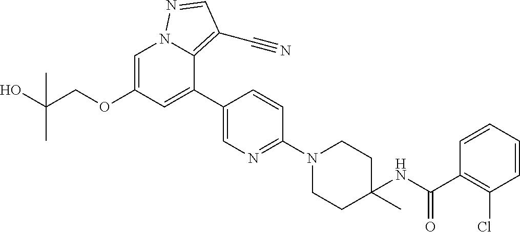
C1=C(OCC(O)(C)C)C=C(C2=CN=C(N3CCC(NC(C4=C(Cl)C=CC=C4)=O)(C)CC3)C=C2)C2=C(C#N)C=NN12
